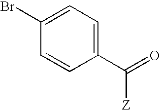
C1(Br)=CC=C(C(=O)[Z])C=C1
